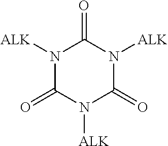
N1([ALK])C(=O)N([ALK])C(=O)N([ALK])C1=O
